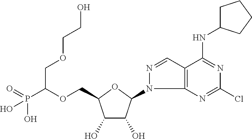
OP(C(OCC1C(O)C(O)C(N2C3=C(C=N2)C(NC2CCCC2)=NC(Cl)=N3)O1)COCCO)(=O)O
